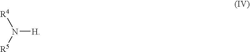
N([H])([R5])[R4]
